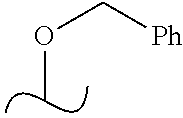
COC[Ph]
